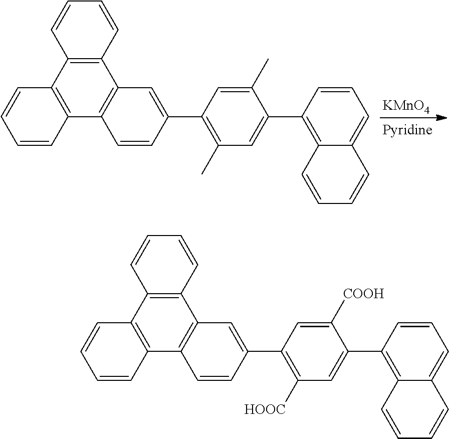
C1=CC2=C(C=C1)C1=C(C3=C2C=CC=C3)C=CC(C2=C([HOOC])C=C(C3=C4C(=CC=C3)C=CC=C4)C([COOH])=C2)=C1.C1=CC2=C(C=C1)C1=C(C3=C2C=CC=C3)C=CC(C2=C(C)C=C(C3=C4C(=CC=C3)C=CC=C4)C(C)=C2)=C1.[KMnO4]
